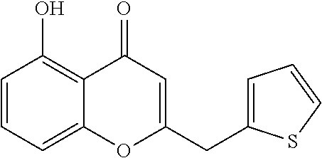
C1=CC=C2C(=C1O)C(=O)C=C(CC1=CC=CS1)O2
